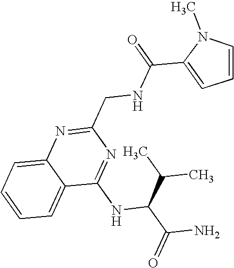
C1=CC=C2C(=C1)N=C(CNC(C1=CC=CN1C)=O)N=C2NC(C(N)=O)C(C)C
